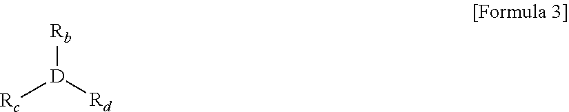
[Rc][D]([Rd])[Rb]
